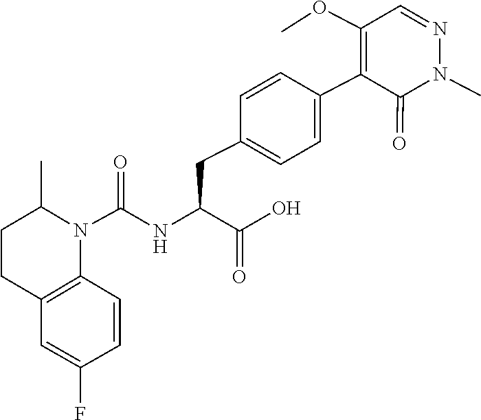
N1(C)N=CC(OC)=C(C2=CC=C(CC(C(=O)O)NC(N3C4=C(CCC3C)C=C(F)C=C4)=O)C=C2)C1=O
